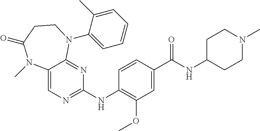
C1=CC(NC2=NC=C3C(=N2)N(C2=CC=CC=C2C)CCC(=O)N3C)=C(OC)C=C1C(NC1CCN(C)CC1)=O
